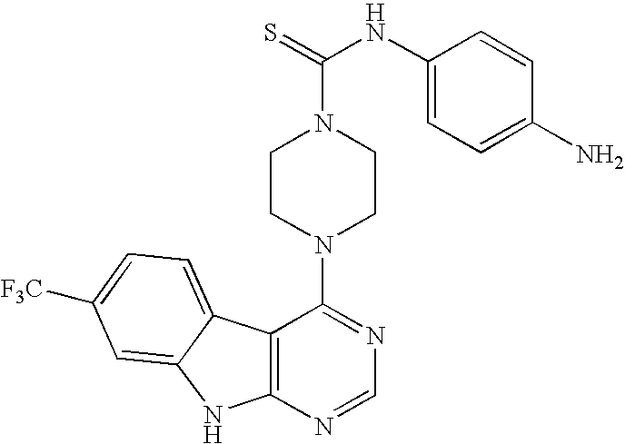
C12=C(N=CN=C1N1CCN(C(=S)NC3=CC=C(N)C=C3)CC1)NC1=CC([F3C])=CC=C21
